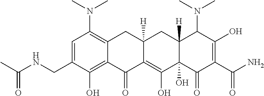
C1=C(CNC(C)=O)C(O)=C2C(=C1N(C)C)CC1([H])C(=C(O)C3(O)C([H])(C1)C(N(C)C)C(O)=C(C(N)=O)C3=O)C2=O
